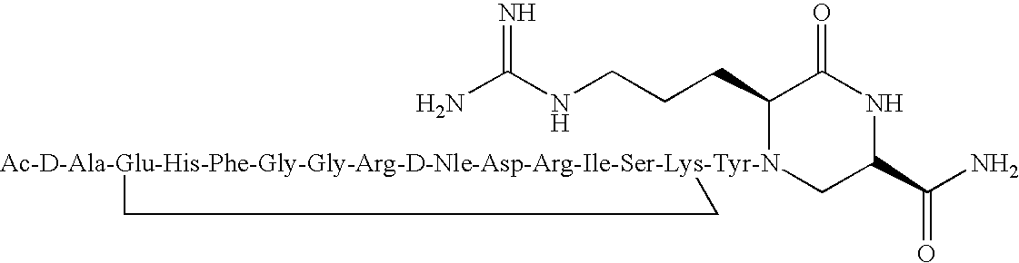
NC(NCCCC1[Ac-D-Ala-Glu-His-Phe-Gly-Gly-Arg-D-Nle-Asp-Arg-Ile-Ser-Lys-Tyr-N]2(CC(C(N)=O)NC1=O)CC2)=N
